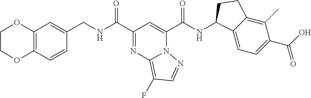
C1=CC2=C(C=C1CNC(C1=NC3=C(F)C=NN3C(C(NC3C4=CC=C(C(O)=O)C(C)=C4CC3)=O)=C1)=O)OCCO2
